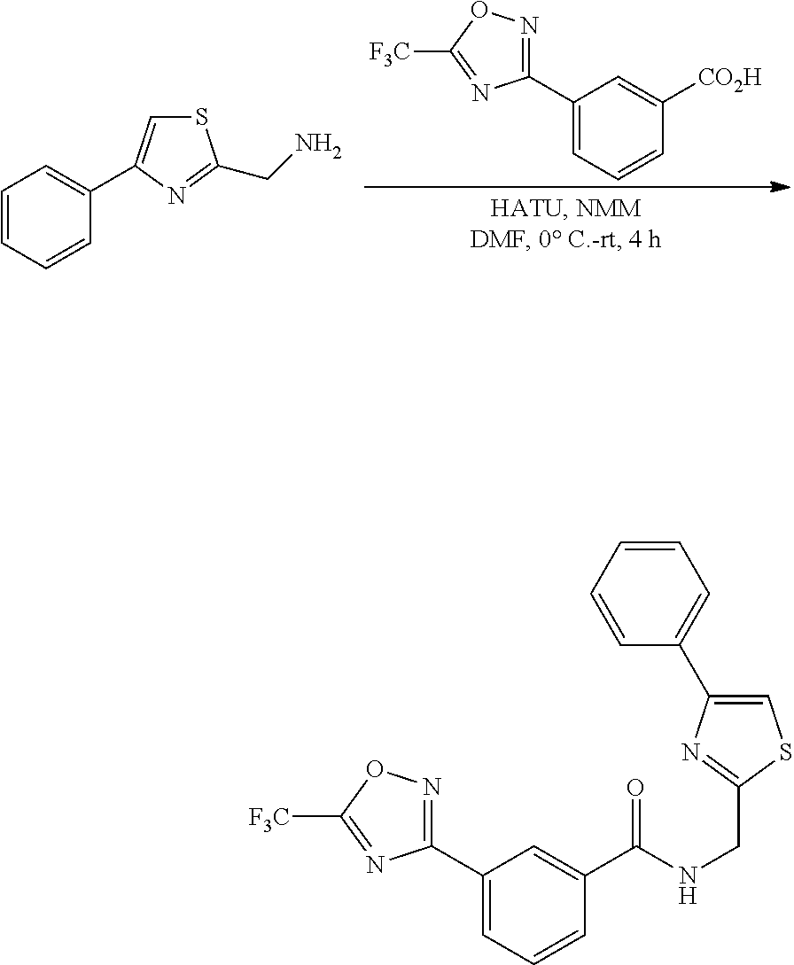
C1(C2=CC=CC([CO2H])=C2)=NOC([F3C])=N1.C1=CC=CC(C2=CSC(CN)=N2)=C1.C1(C2=CC=CC(C(NCC3=NC(C4=CC=CC=C4)=CS3)=O)=C2)=NOC([F3C])=N1
